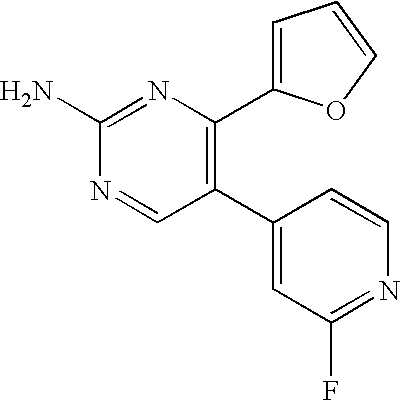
C1(N)=NC(C2=CC=CO2)=C(C2=CC(F)=NC=C2)C=N1
